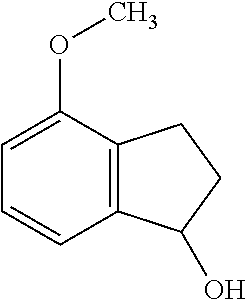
C12=C(C(OC)=CC=C1)CCC2O
